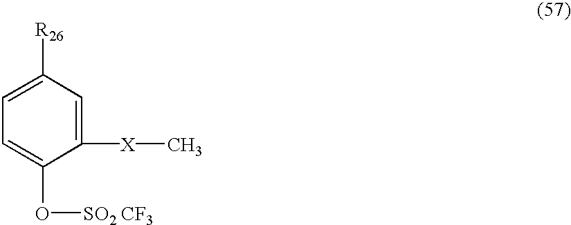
C1(O[SO2 CF3])=CC=C([R26])C=C1[X]C
